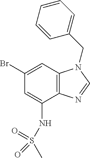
C1=C(NS(C)(=O)=O)C2=C(C=C1Br)N(CC1=CC=CC=C1)C=N2
